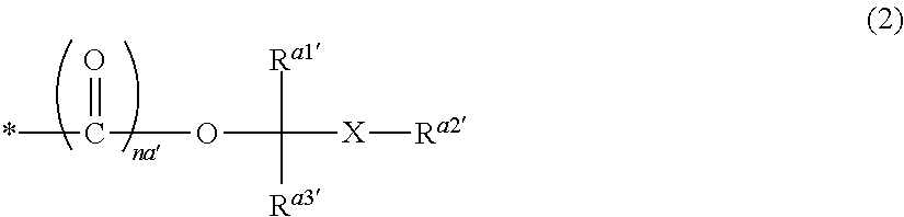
*C(OC([X][Ra2])([Ra1])[Ra3])=O
